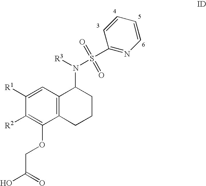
C1=C([R1])C([R2])=C(OCC(O)=O)C2=C1C(N([R3])S(C1=NC=CC=C1)(=O)=O)CCC2
